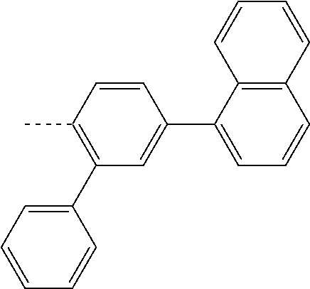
C1(C2=CC=CC=C2)=C(C)C=CC(C2=CC=CC3=C2C=CC=C3)=C1
